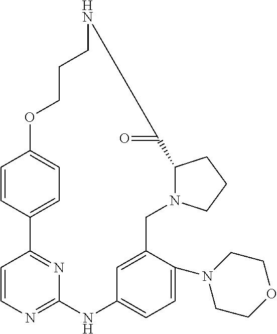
C1=CC2=CC=C1OCCCNC(=O)C1N(CC3=CC(=CC=C3N3CCOCC3)NC3=NC=CC2=N3)CCC1
